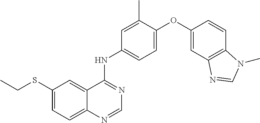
C1(SCC)=CC=C2C(=C1)C(NC1=CC=C(OC3=CC4=C(C=C3)N(C)C=N4)C(C)=C1)=NC=N2
